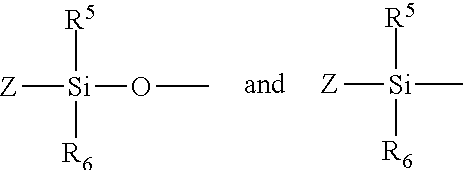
[R5][Si]([Z])([R6])OC.[R5][Si]([Z])([R6])C
